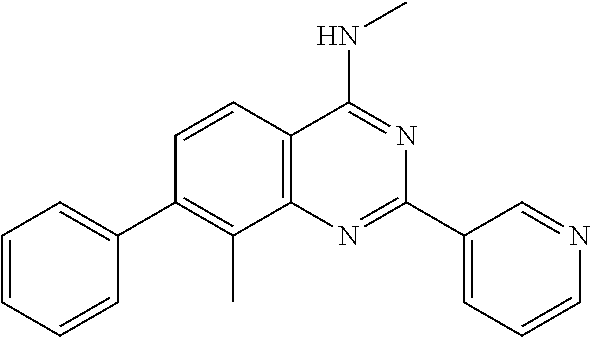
C1(C2=CC=CC=C2)=C(C)C2=C(C=C1)C(NC)=NC(C1=CC=CN=C1)=N2
